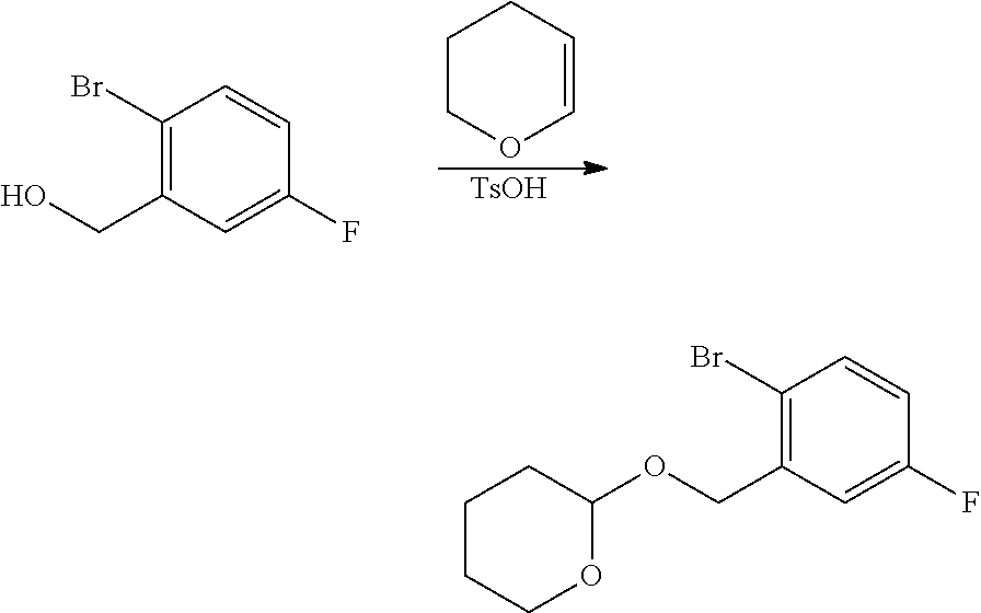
C1COC=CC1.[TsOH].C1(Br)=C(CO)C=C(F)C=C1.C1(Br)=C(COC2CCCCO2)C=C(F)C=C1
